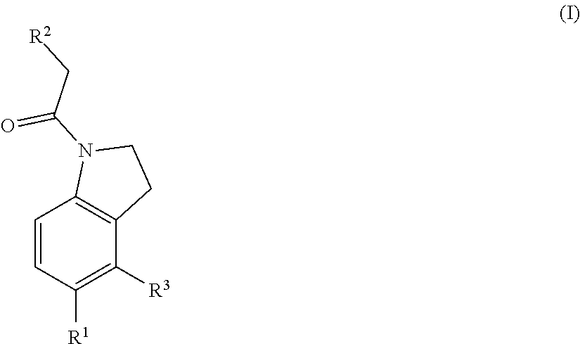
C1=CC([R1])=C([R3])C2=C1N(C(C[R2])=O)CC2
